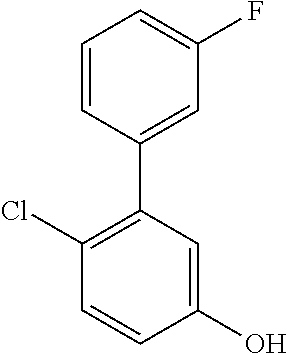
C1(Cl)=C(C2=CC(F)=CC=C2)C=C(O)C=C1
